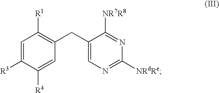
C1=C([R3])C([R4])=CC(CC2=CN=C([NRdRe])N=C2[NR7R8])=C1[R1]
